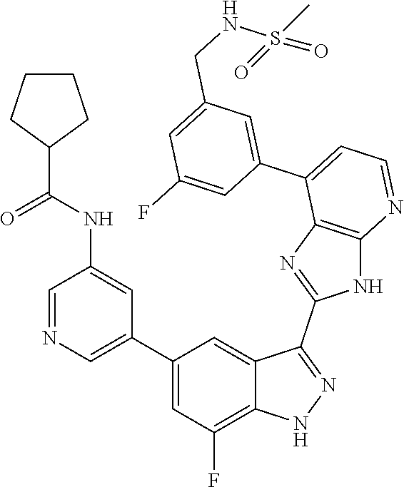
C1=NC=C(C2=CC(F)=C3C(=C2)C(C2=NC4=C(N2)N=CC=C4C2=CC(CNS(=O)(C)=O)=CC(F)=C2)=NN3)C=C1NC(=O)C1CCCC1
